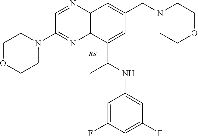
C1=NC2=C(N=C1N1CCOCC1)C(C(C)NC1=CC(F)=CC(F)=C1)=CC(CN1CCOCC1)=C2
